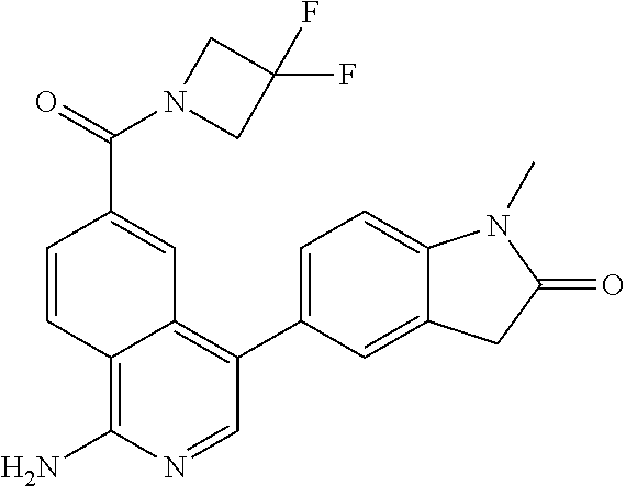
C1=CC2=C(N)N=CC(C3=CC=C4C(=C3)CC(=O)N4C)=C2C=C1C(=O)N1CC(F)(F)C1
